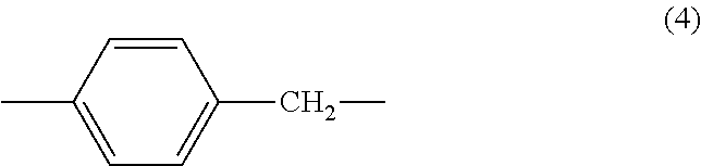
C1=CC(C)=CC=C1CC
